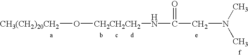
C(N(C)C)C(=O)N[CH2CH2CH2]O[CH3(CH2)20CH2]
